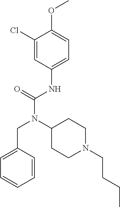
C1(Cl)=CC(NC(N(C2CCN(CCCC)CC2)CC2=CC=CC=C2)=O)=CC=C1OC
